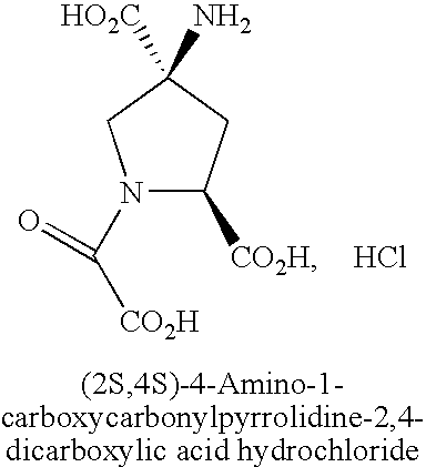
N1(C([CO2H])=O)C([CO2H])CC([HO2C])(N)C1.Cl
